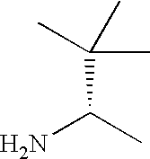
NC(C)C(C)(C)C
